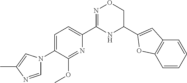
C1=C(N2C=NC(C)=C2)C(OC)=NC(C2=NOCC(C3=CC4=C(C=CC=C4)O3)N2)=C1
